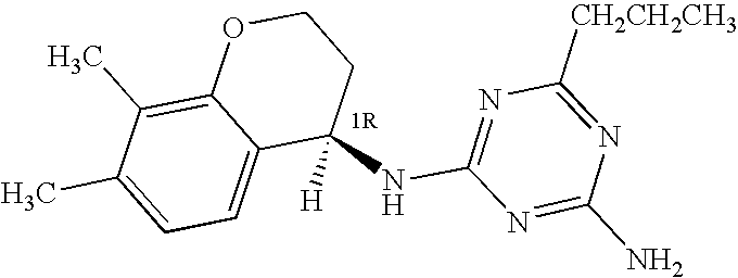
C1(NC2=NC([CH2CH2CH3])=NC(N)=N2)([H])CCOC2=C(C)C(C)=CC=C12
